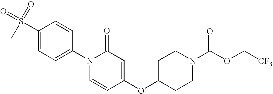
C1(S(C)(=O)=O)=CC=C(N2C=CC(OC3CCN(C(OC[CF3])=O)CC3)=CC2=O)C=C1
